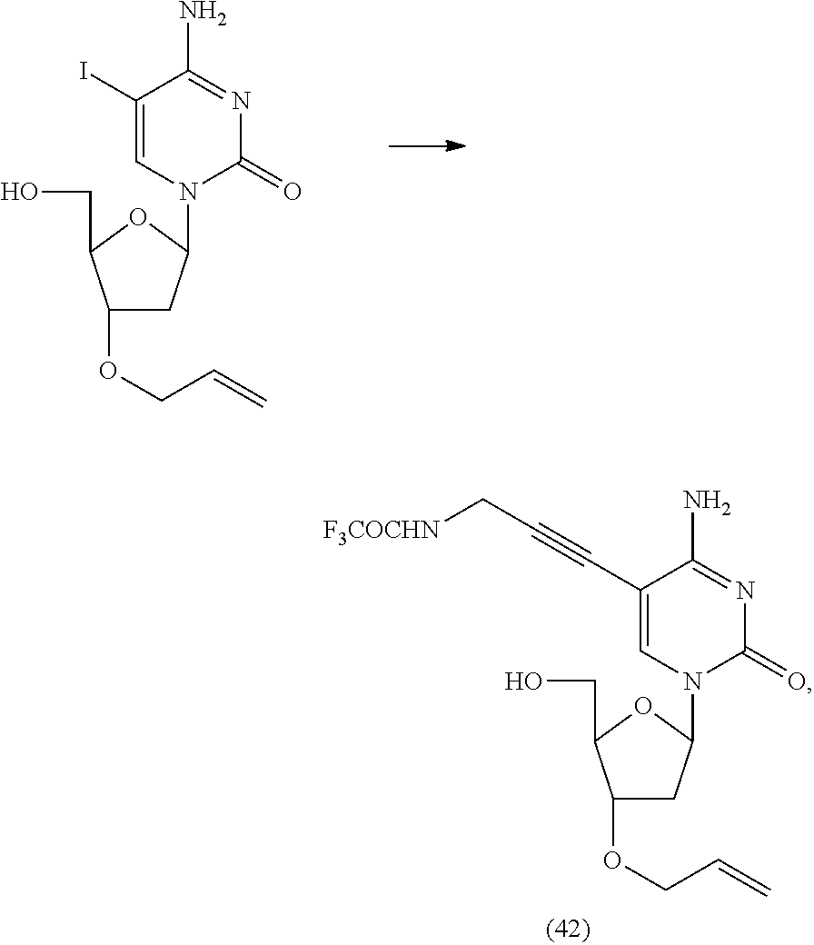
C1(OCC=C)CC(N2C(=O)N=C(N)C(I)=C2)OC1CO.C1(OCC=C)CC(N2C(=O)N=C(N)C(C#CC[F3COCHN])=C2)OC1CO
